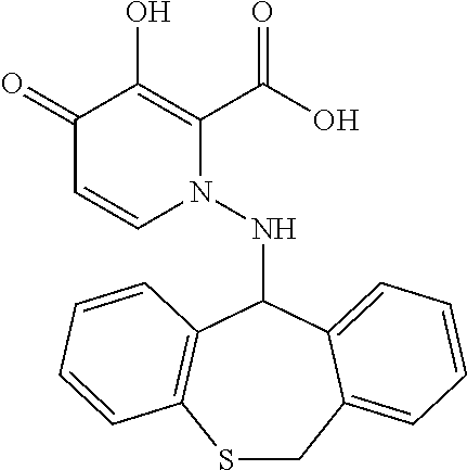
C1(=O)C=CN(NC2C3=C(SCC4=CC=CC=C24)C=CC=C3)C(C(O)=O)=C1O
